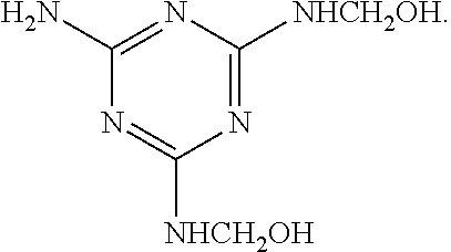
C1(N)=NC([NHCH2OH])=NC([NHCH2OH])=N1
